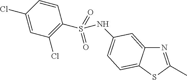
N1=C(C)SC2=CC=C(NS(C3=C(Cl)C=C(Cl)C=C3)(=O)=O)C=C12
